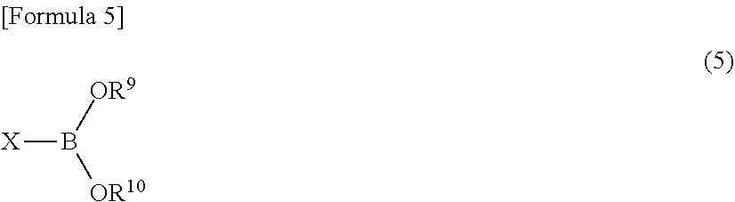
[X]B([OR9])[OR10]
